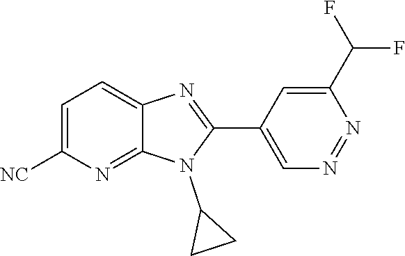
C1=C([NC])N=C2C(=C1)N=C(C1=CN=NC(C(F)F)=C1)N2C1CC1
